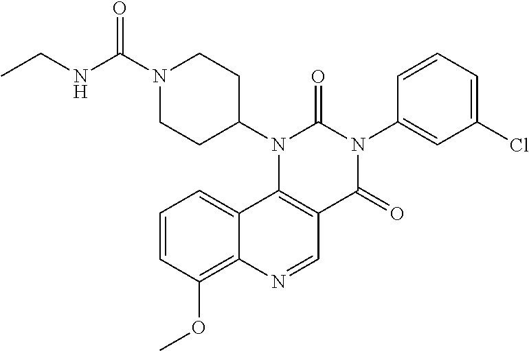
C1=CC(OC)=C2C(=C1)C1=C(C=N2)C(=O)N(C2=CC(Cl)=CC=C2)C(=O)N1C1CCN(C(NCC)=O)CC1
